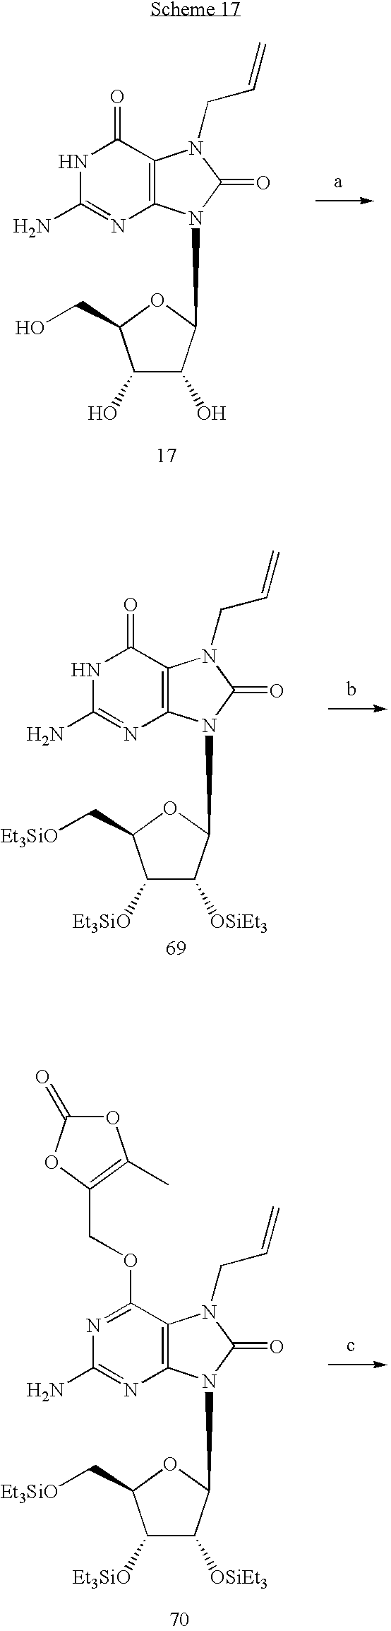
C1(=O)NC(N)=NC2=C1N(CC=C)C(=O)N2C1C(O)C(O)C(CO)O1.C1(=O)NC(N)=NC2=C1N(CC=C)C(=O)N2C1C([OSiEt3])C([Et3SiO])C(C[Et3SiO])O1.C1(OCC2=C(C)OC(=O)O2)=NC(N)=NC2=C1N(CC=C)C(=O)N2C1C([OSiEt3])C([Et3SiO])C(C[Et3SiO])O1
